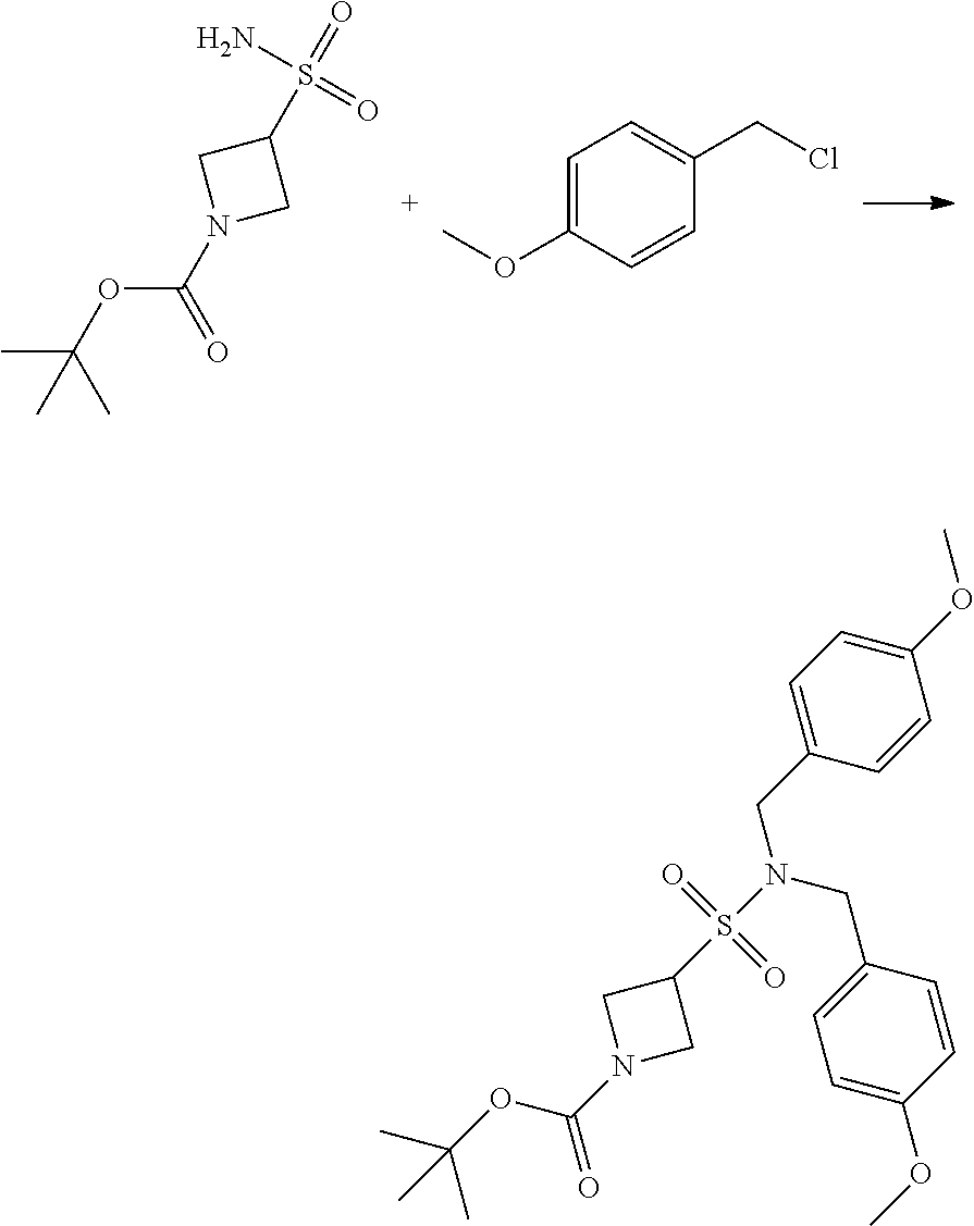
CC(OC(N1CC(S(=O)(N)=O)C1)=O)(C)C.COC1=CC=C(CCl)C=C1.N1(C(OC(C)(C)C)=O)CC(S(N(CC2=CC=C(OC)C=C2)CC2=CC=C(OC)C=C2)(=O)=O)C1
